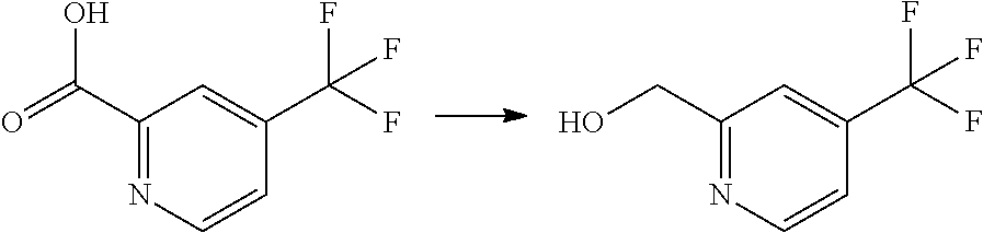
O=C(C1=NC=CC(C(F)(F)F)=C1)O.OCC1=NC=CC(C(F)(F)F)=C1
